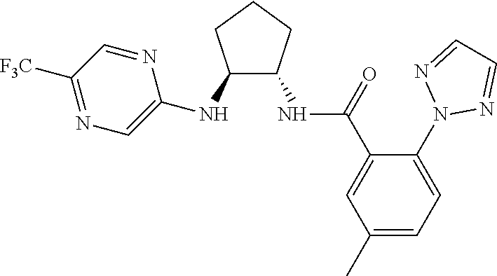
C1(NC2=CN=C([F3C])C=N2)C(NC(C2=CC(C)=CC=C2N2N=CC=N2)=O)CCC1
